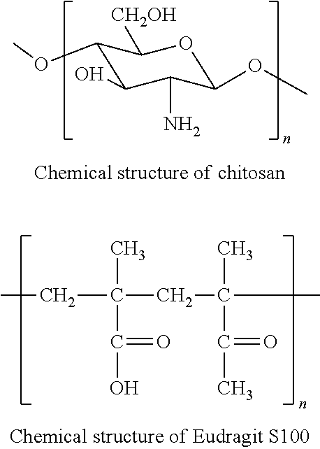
C1(OC)C(O)C(N)C(OC)OC1[CH2OH].CC(C(O)=O)(CC)CC(C)(C(C)=O)C
